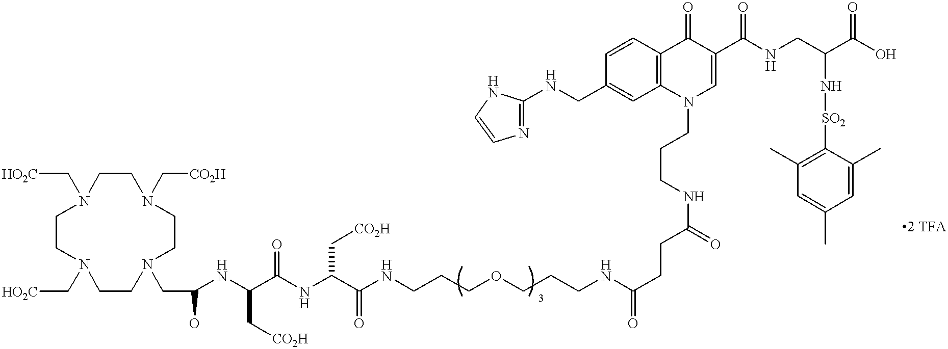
C(C(NC(C(C[CO2H])NC(O)CN1CCN(C[CO2H])CCN(C[HO2C])CCN(C[HO2C])CC1)=O)C[CO2H])(NCCCOCCCNC(CCC(NCCCN1C=C(C(NCC(C(=O)O)N[SO2]C2=C(C)C=C(C)C=C2C)=O)C(=O)C2=C1C=C(CNC1=NC=CN1)C=C2)=O)=O)=O
